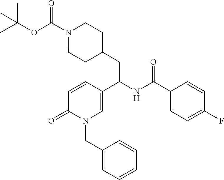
CC(OC(N1CCC(CC(NC(C2=CC=C(F)C=C2)=O)C2=CN(CC3=CC=CC=C3)C(=O)C=C2)CC1)=O)(C)C
